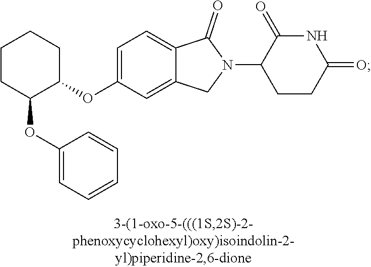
C1=C(OC2CCCCC2OC2=CC=CC=C2)C=C2C(=C1)C(=O)N(C1CCC(=O)NC1=O)C2
